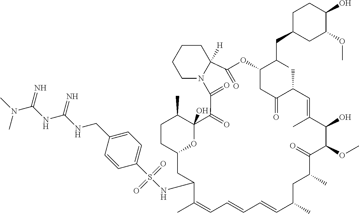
CC1C2(O)C(=O)C(=O)N3CCCCC3([H])C(=O)OC(C(CC3CC(OC)C(O)CC3)C)CC(=O)C(C)C=C(C)C(O)C(OC)C(=O)C(C)CC(C)C=CC=CC=C(C)C(NS(C3=CC=C(CNC(NC(N(C)C)=N)=N)C=C3)(=O)=O)CC(O2)CC1
